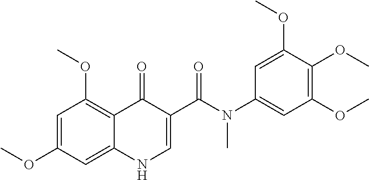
C1=C(OC)C=C2C(=C1OC)C(=O)C(C(=O)N(C1=CC(OC)=C(OC)C(OC)=C1)C)=CN2
